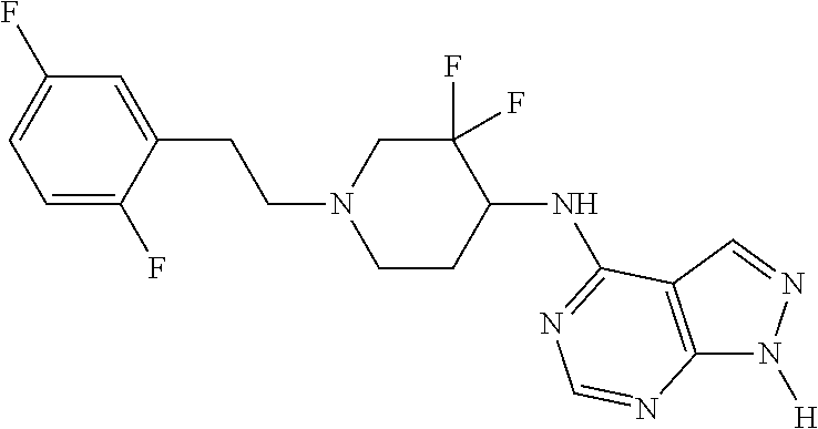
C1=C(F)C(CCN2CCC(NC3=NC=NC4=C3C=NN4[H])C(F)(F)C2)=CC(F)=C1
